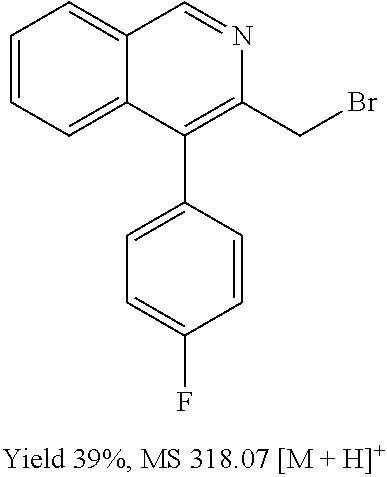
C1=CC=C2C(=C1)C=NC(CBr)=C2C1=CC=C(F)C=C1
